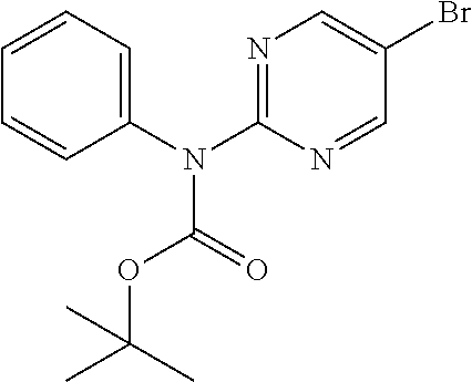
C1=CC=C(N(C2=NC=C(Br)C=N2)C(=O)OC(C)(C)C)C=C1
